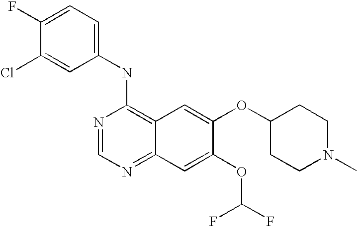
C1=C(Cl)C(F)=CC=C1NC1=C2C(=NC=N1)C=C(OC(F)F)C(OC1CCN(C)CC1)=C2
